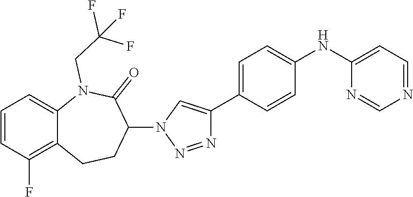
C1=CC(F)=C2C(=C1)N(CC(F)(F)F)C(=O)C(N1C=C(C3=CC=C(NC4=CC=NC=N4)C=C3)N=N1)CC2
